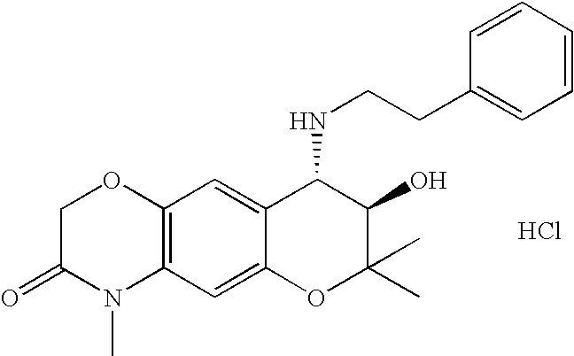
C12=C(C=C3C(=C1)C(NCCC1=CC=CC=C1)C(O)C(C)(C)O3)N(C)C(=O)CO2.Cl
